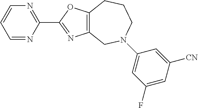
C1=NC(C2=NC3=C(O2)CCCN(C2=CC(F)=CC([CN])=C2)C3)=NC=C1
